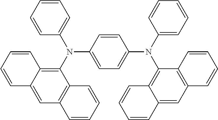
C1=CC=CC(N(C2=C3C(=CC4=C2C=CC=C4)C=CC=C3)C2=CC=C(N(C3=CC=CC=C3)C3=C4C(=CC5=C3C=CC=C5)C=CC=C4)C=C2)=C1
